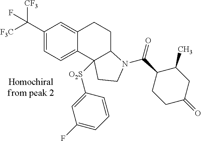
C1(C([F3C])([CF3])F)=CC=C2C(=C1)CCC1C2([O2S]C2=CC(F)=CC=C2)CCN1C(=O)C1CCC(=O)CC1C
